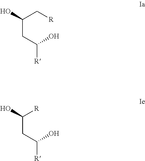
C(CC(O)[R])(C[R])O.C(CC(O)[R])([R])O
